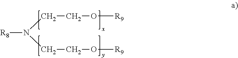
[R8]N(CCO[R9])CCO[R9]
